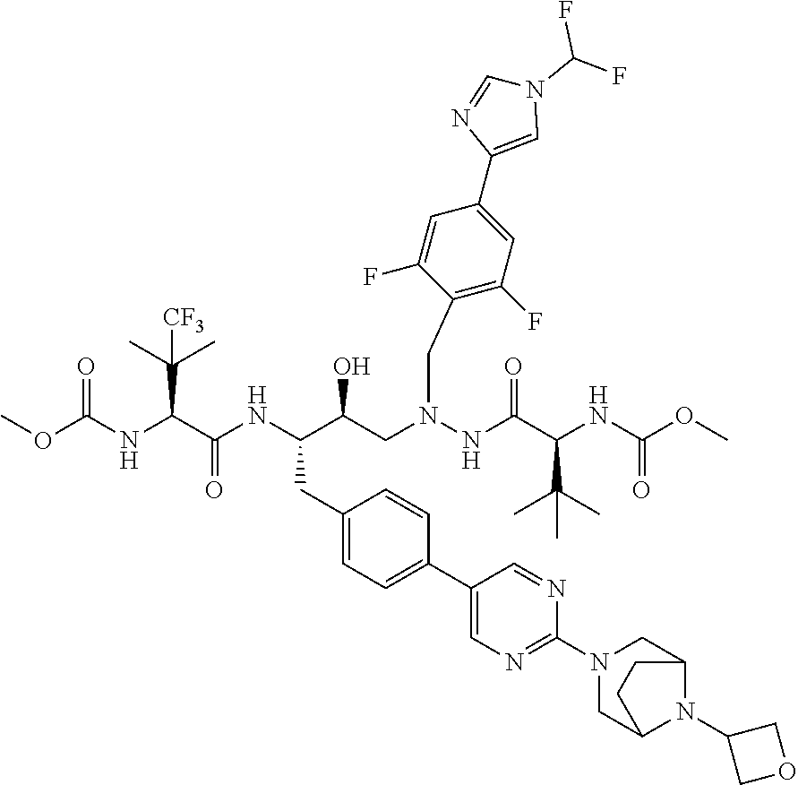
COC(NC(C(NC(C(CN(NC(C(NC(OC)=O)C(C)(C)C)=O)CC1=C(F)C=C(C2=CN(C(F)F)C=N2)C=C1F)O)CC1=CC=C(C2=CN=C(N3CC4N(C5COC5)C(C3)CC4)N=C2)C=C1)=O)C(C)(C)[CF3])=O
